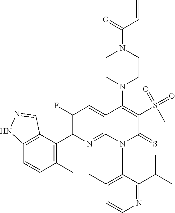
C1=CN=C(C(C)C)C(N2C(=S)C(S(=O)(=O)C)=C(N3CCN(C(C=C)=O)CC3)C3=CC(F)=C(C4=C(C)C=CC5=C4C=NN5)N=C23)=C1C
